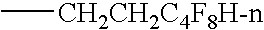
C[CH2CH2C4F8H-n]
